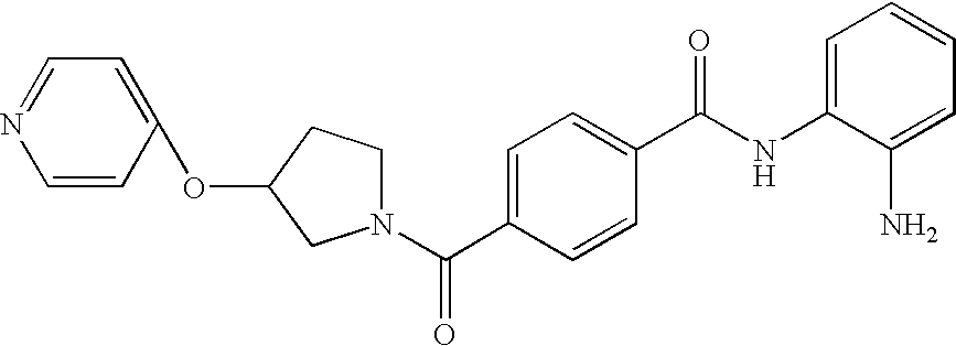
C(C1=CC=C(C(NC2=CC=CC=C2N)=O)C=C1)(=O)N1CCC(OC2=CC=NC=C2)C1
